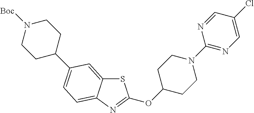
S1C2=CC(C3CCN([Boc])CC3)=CC=C2N=C1OC1CCN(C2=NC=C(Cl)C=N2)CC1
